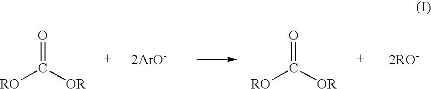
O=C([OR])[RO].[2ArO-].O=C([OR])[RO]
